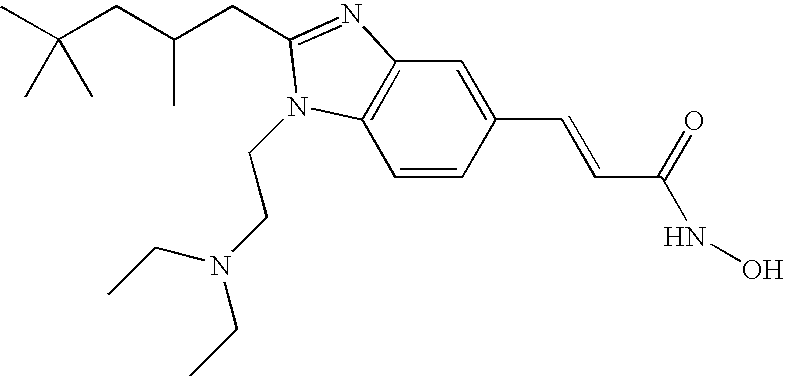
C1=CC(C=CC(NO)=O)=CC2=C1N(CCN(CC)CC)C(CC(CC(C)(C)C)C)=N2
